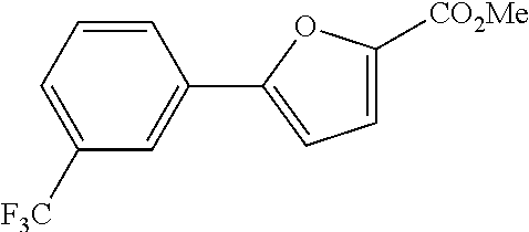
C1=C([F3C])C=C(C2=CC=C([CO2Me])O2)C=C1
